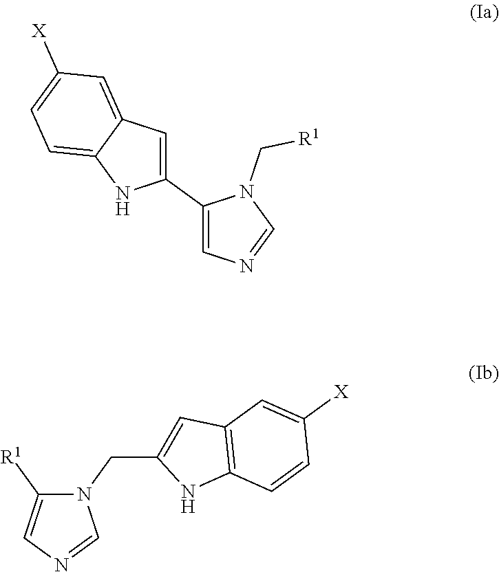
C1(C2=CC3=CC([X])=CC=C3N2)=CN=CN1C[R1].C1([R1])=CN=CN1CC1=CC2=C(N1)C=CC([X])=C2
